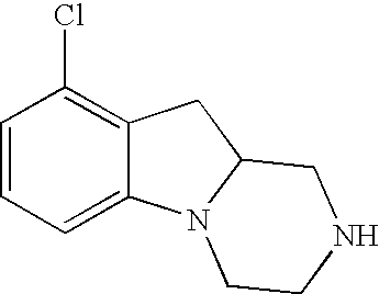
C1=CC=C2C(=C1Cl)CC1N2CCNC1
